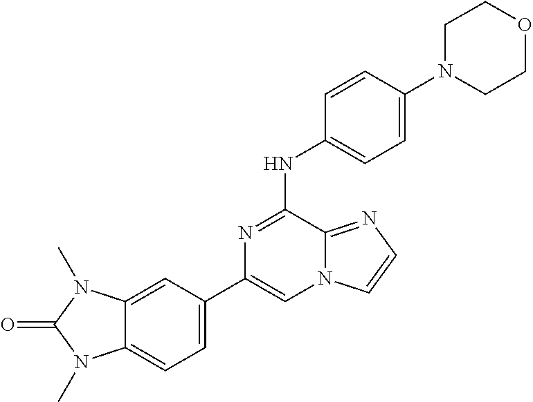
C1(C2=CC=C3C(=C2)N(C)C(=O)N3C)=CN2C(=NC=C2)C(NC2=CC=C(N3CCOCC3)C=C2)=N1
